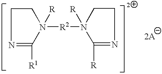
N1=C([R1])N([R2]N2([R])CCN=C2[R])([R])CC1
